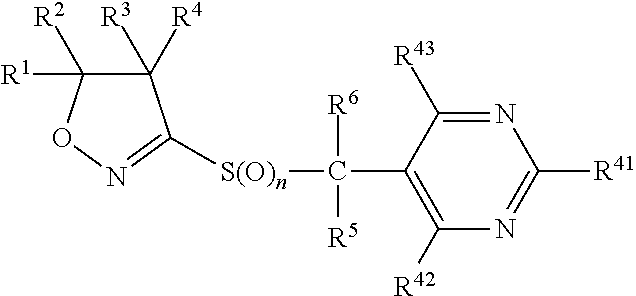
C1([R3])([R4])C([R1])([R2])ON=C1[S(O)n]C(C1=C([R42])N=C([R41])N=C1[R43])([R6])[R5]
